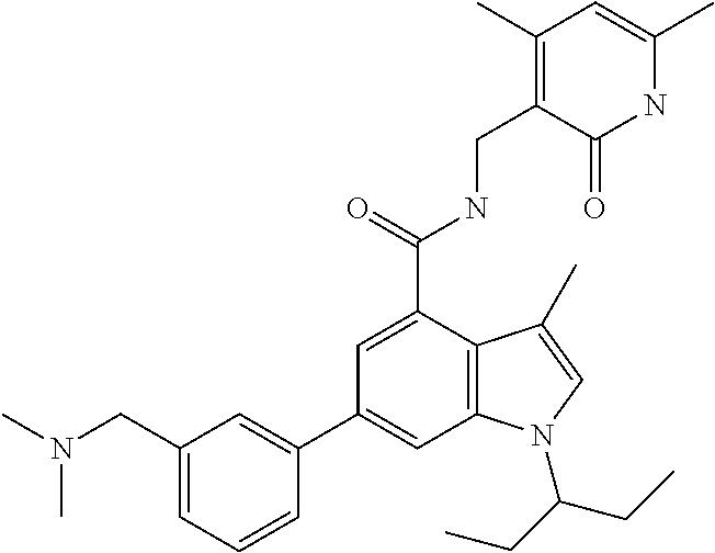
C1(C2=CC3=C(C(C(NCC4=C(C)C=C(C)NC4=O)=O)=C2)C(C)=CN3C(CC)CC)=CC(CN(C)C)=CC=C1
